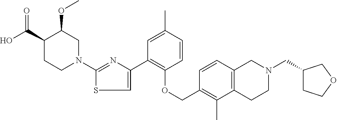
C1(N2CC(OC)C(C(O)=O)CC2)=NC(C2=C(OCC3=C(C)C4=C(C=C3)CN(CC3CCOC3)CC4)C=CC(C)=C2)=CS1
